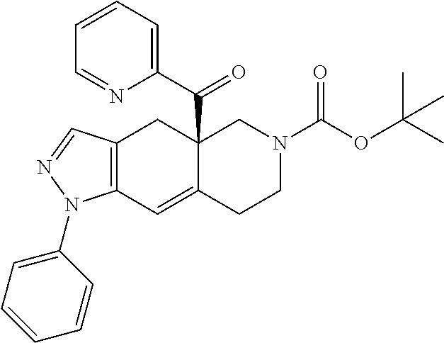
C12=C(C=C3C(C(C4=CC=CC=N4)=O)(C1)CN(C(OC(C)(C)C)=O)CC3)N(C1=CC=CC=C1)N=C2
